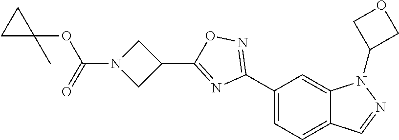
C1=NN(C2COC2)C2=CC(C3=NOC(C4CN(C(=O)OC5(C)CC5)C4)=N3)=CC=C12
